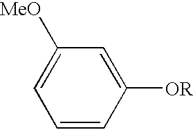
C1=CC([OR])=CC([MeO])=C1
